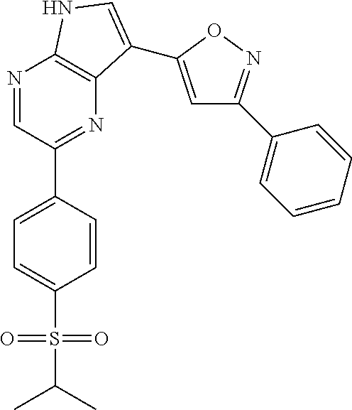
N1=CC(C2=CC=C(S(=O)(=O)C(C)C)C=C2)=NC2=C1NC=C2C1=CC(C2=CC=CC=C2)=NO1
